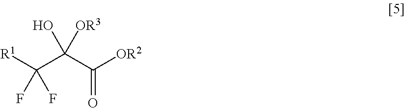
[OR3]C(C([OR2])=O)(C([R1])(F)F)O
